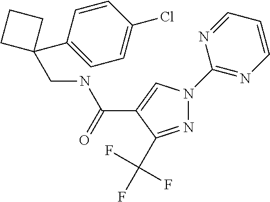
N1=C(C(F)(F)F)C(C(NCC2(C3=CC=C(Cl)C=C3)CCC2)=O)=CN1C1=NC=CC=N1
